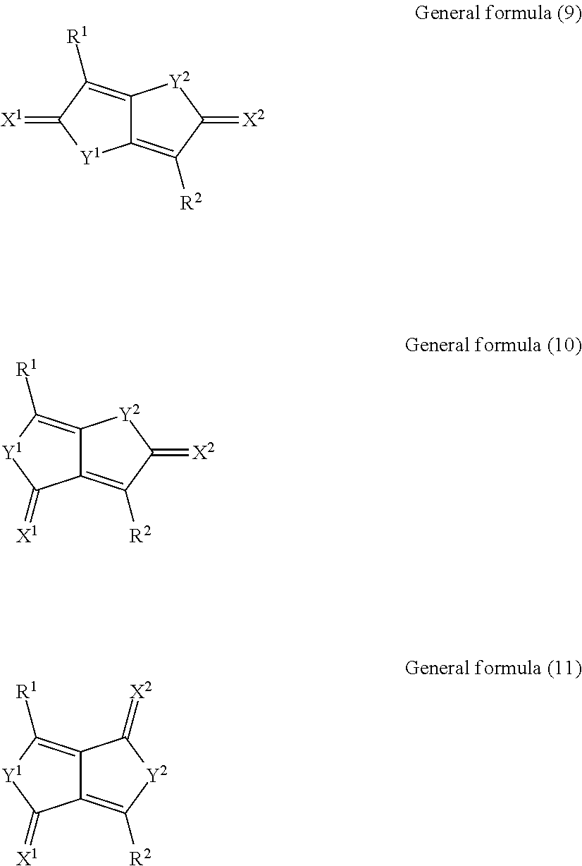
C12=C([R1])C(=[X1])[Y1]C1=C([R2])C(=[X2])[Y2]2.C12=C([R1])[Y1]C(=[X1])C1=C([R2])C(=[X2])[Y2]2.C12=C([R1])[Y1]C(=[X1])C1=C([R2])[Y2]C2=[X2]
